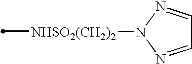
[NHSO2(CH2)2](C)N1N=CC=N1
